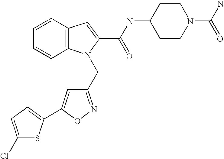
C1CN(C(N)=O)CCC1NC(C1=CC2=C(N1CC1=NOC(C3=CC=C(Cl)S3)=C1)C=CC=C2)=O
